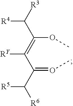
C(C(=C(C(C([R6])[R5])=OC)[RY])OC)([R4])[R3]
